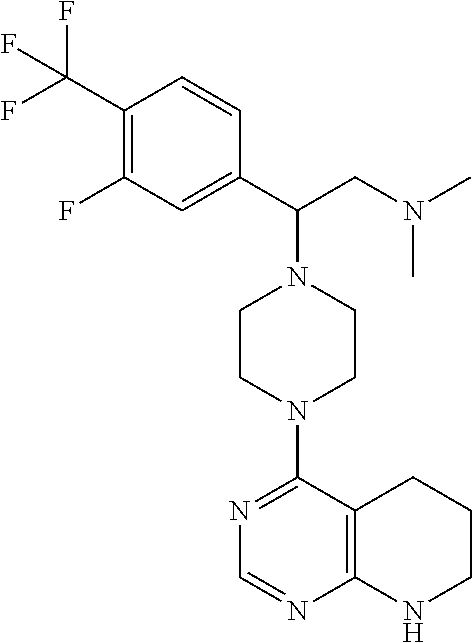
C1(C(F)(F)F)=C(F)C=C(C(CN(C)C)N2CCN(C3=NC=NC4=C3CCCN4)CC2)C=C1
